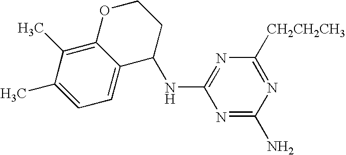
N1=C(N)N=C([CH2CH2CH3])N=C1NC1C2=CC=C(C)C(C)=C2OCC1
